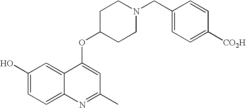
C1(O)=CC=C2C(=C1)C(OC1CCN(CC3=CC=C([CO2H])C=C3)CC1)=CC(C)=N2
